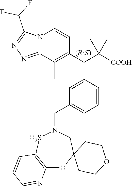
C1=C(C(C([COOH])(C)C)C2=C(C)C3=NN=C(C(F)F)N3C=C2)C=CC(C)=C1CN1[O2S]C2=C(OC3(C1)CCOCC3)N=CC=C2
